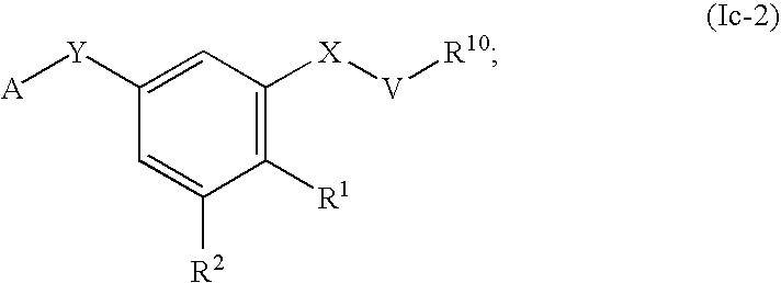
C1([Y][A])=CC([X][V][R10])=C([R1])C([R2])=C1
